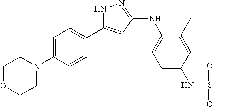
N1C(C2=CC=C(N3CCOCC3)C=C2)=CC(NC2=CC=C(NS(C)(=O)=O)C=C2C)=N1
